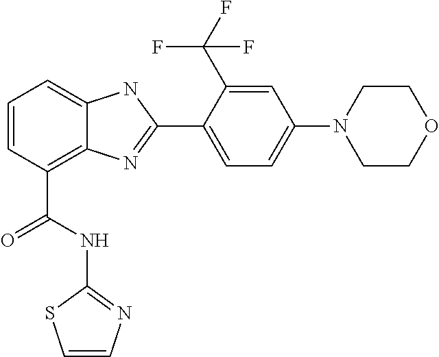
C1=CC(C(NC2=NC=CS2)=O)=C2C(=C1)NC(C1=CC=C(N3CCOCC3)C=C1C(F)(F)F)=N2
